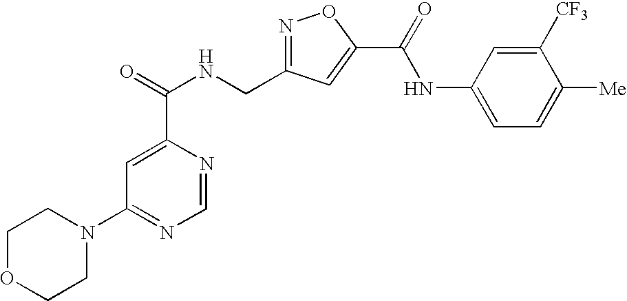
C1=NC(C(=O)NCC2=NOC(C(NC3=CC=C([Me])C([CF3])=C3)=O)=C2)=CC(N2CCOCC2)=N1
